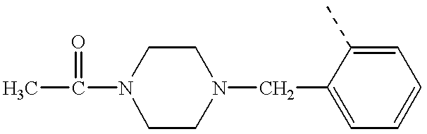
CC(N1CCN(CC2=CC=CC=C2C)CC1)=O
